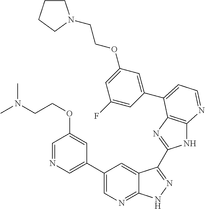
C1(C2=CN=CC(OCCN(C)C)=C2)=CN=C2C(=C1)C(C1=NC3=C(N1)N=CC=C3C1=CC(OCCN3CCCC3)=CC(F)=C1)=NN2
